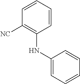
C1=CC=CC([NC])=C1NC1=CC=CC=C1
